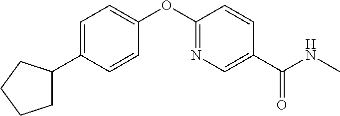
C1=C(C2CCCC2)C=CC(OC2=NC=C(C(NC)=O)C=C2)=C1
